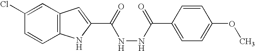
C12=C(C=C(Cl)C=C1)C=C(C(=O)NNC(C1=CC=C(OC)C=C1)=O)N2
